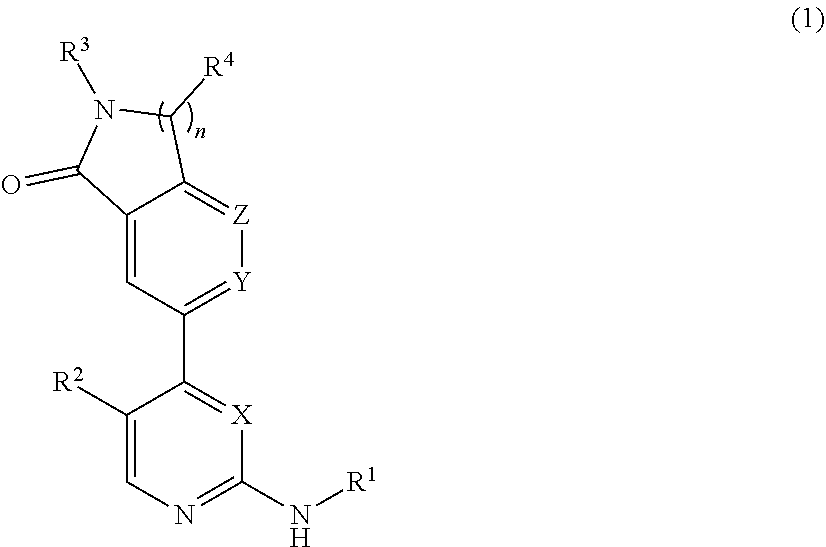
C1([R2])=CN=C(N[R1])[X]=C1C1=[Y][Z]=C2C(=C1)C(=O)N([R3])C2[R4]
